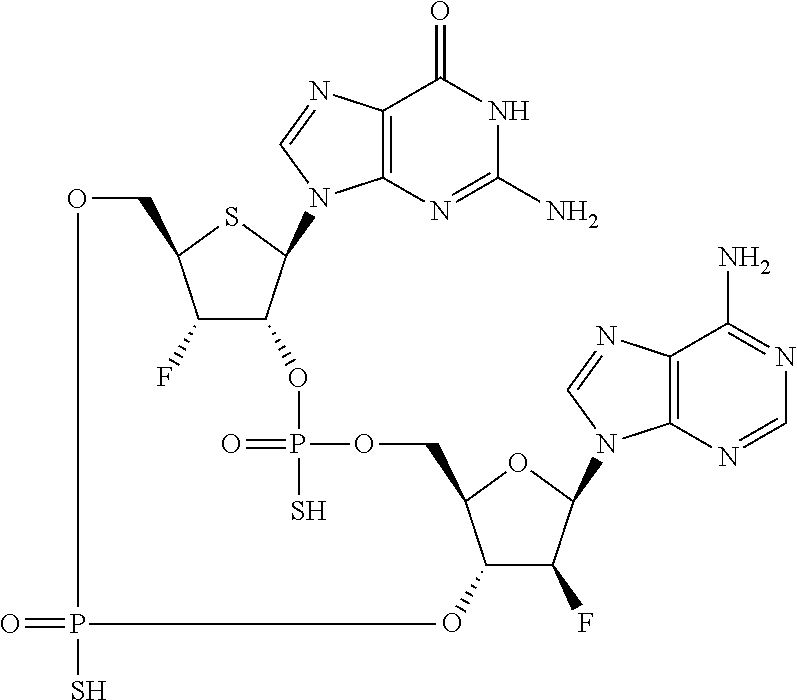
O=PS.C12=C(N=C(N)NC1=O)N(C1C(OP(=O)(S)OCC3C(O)C(F)C(N4C5=C(C(N)=NC=N5)N=C4)O3)C(F)C(CO)S1)C=N2
